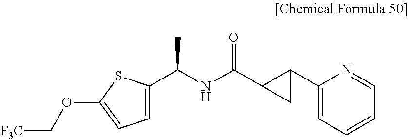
C(NC(=O)C1CC1C1=CC=CC=N1)(C)C1=CC=C(OC[F3C])S1
